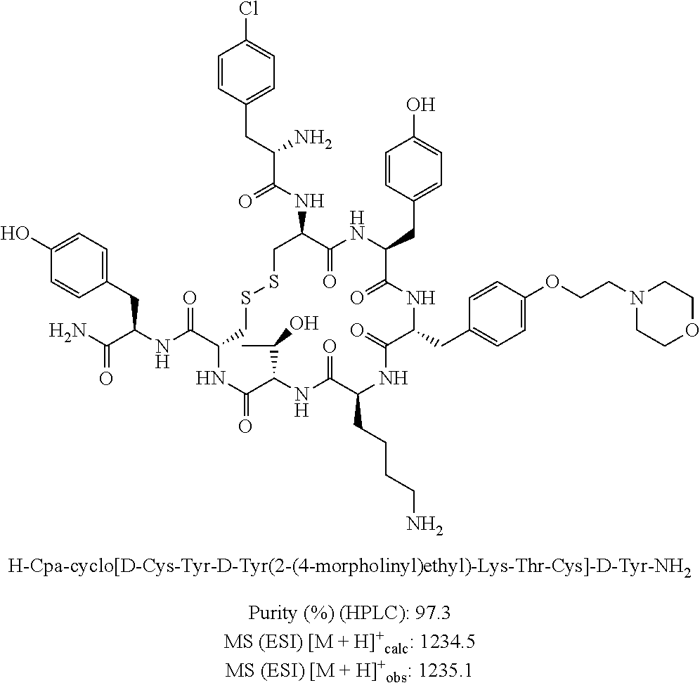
C1=CC(CC(C(NC2C(=O)NC(CC3=CC=C(O)C=C3)C(=O)NC(CC3=CC=C(OCCN4CCOCC4)C=C3)C(=O)NC(CCCCN)C(=O)NC(C(C)O)C(=O)NC(C(NC(C(N)=O)CC3=CC=C(O)C=C3)=O)CSSC2)=O)N)=CC=C1Cl
